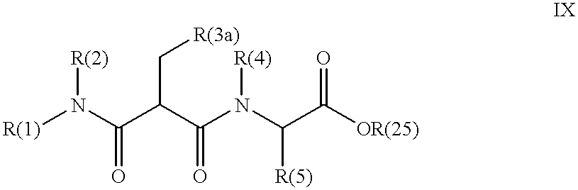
[R(1)]N(C(C(C(N(C(C([OR(25)])=O)[R(5)])[R(4)])=O)C[R(3a)])=O)[R(2)]
